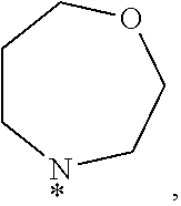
C1C[N*]CCOC1
